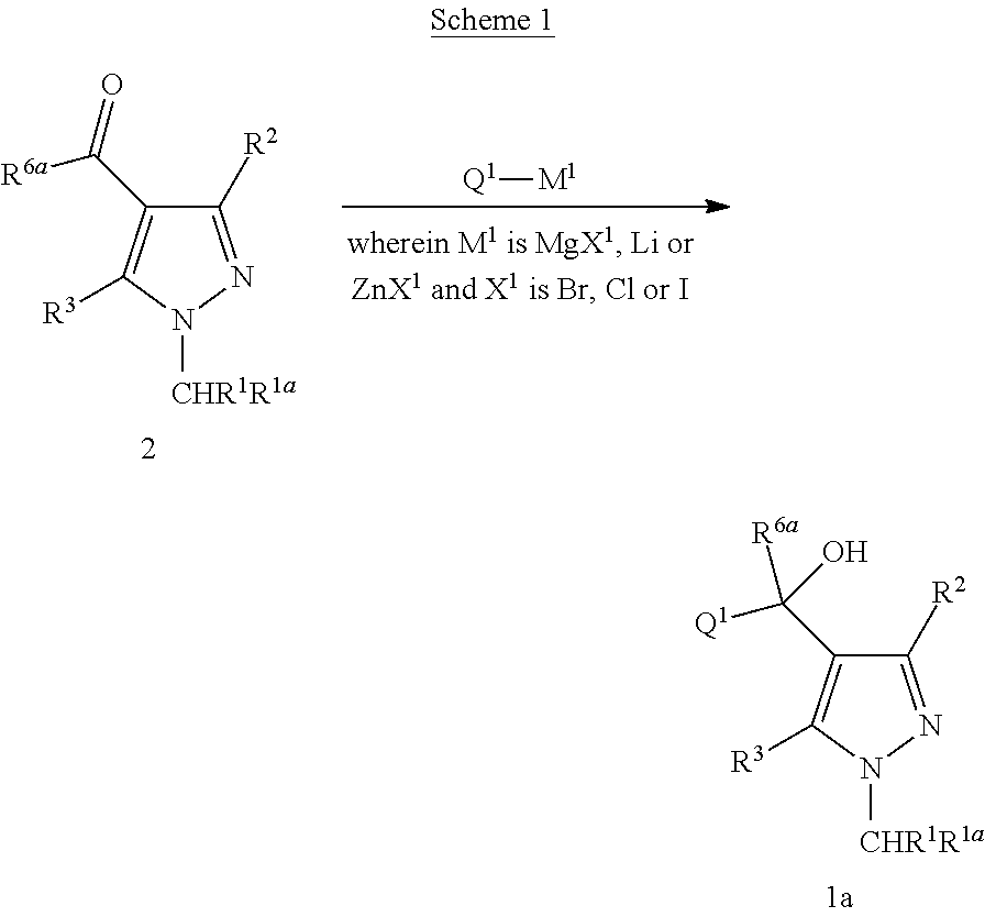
[Q1][M1].C1([R2])=NN([CHR1R1a])C([R3])=C1C(=O)[R6a].C1([R2])=NN([CHR1R1a])C([R3])=C1C(O)([Q1])[R6a]
